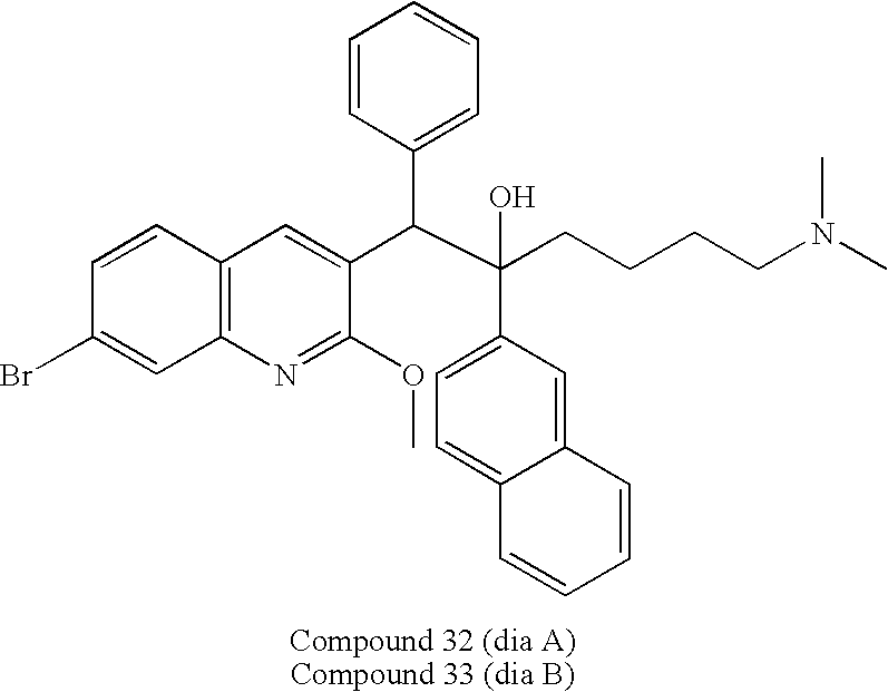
C1=CC(C(C(CCCCN(C)C)(O)C2=CC=C3C(=C2)C=CC=C3)C2=CC3=C(N=C2OC)C=C(Br)C=C3)=CC=C1
